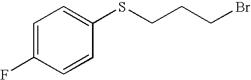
C1=C(F)C=CC(SCCCBr)=C1
